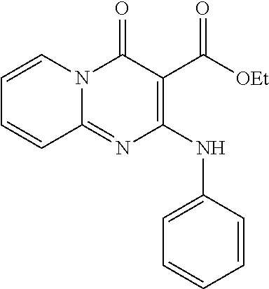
C1=CN2C(=NC(NC3=CC=CC=C3)=C(C([OEt])=O)C2=O)C=C1
